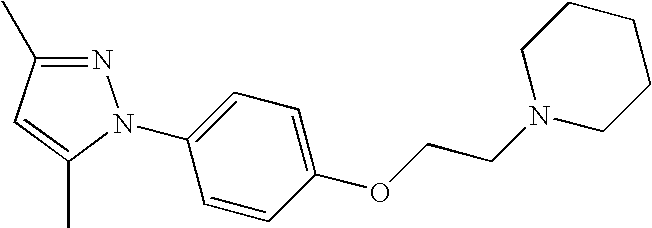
C1(OCCN2CCCCC2)=CC=C(N2N=C(C)C=C2C)C=C1
